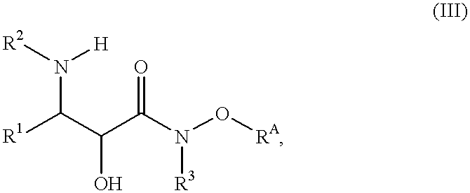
N(C(C(C(=O)N(O[RA])[R3])O)[R1])([H])[R2]
